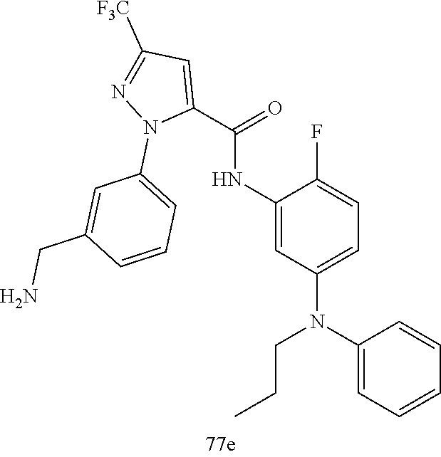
C1(C(=O)NC2=CC(N(C3=CC=CC=C3)CCC)=CC=C2F)=CC([F3C])=NN1C1=CC=CC(CN)=C1
